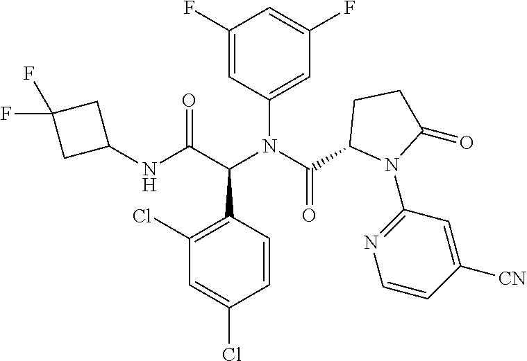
C1(F)=CC(N(C(C2N(C3=NC=CC([CN])=C3)C(=O)CC2)=O)C(C(NC2CC(F)(F)C2)=O)C2=C(Cl)C=C(Cl)C=C2)=CC(F)=C1
